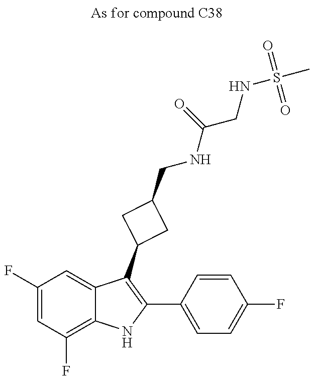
C1(F)=CC(F)=C2C(=C1)C(C1CC(CNC(CNS(C)(=O)=O)=O)C1)=C(C1=CC=C(F)C=C1)N2
